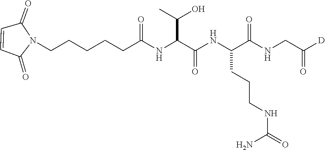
C1=CC(=O)N(CCCCCC(NC(C(NC(C(NCC([D])=O)=O)CCCNC(=O)N)=O)C(C)O)=O)C1=O
